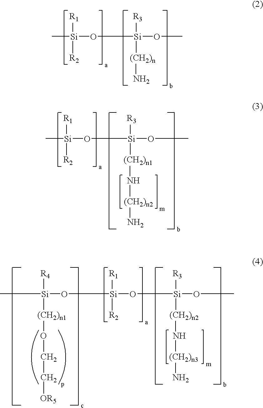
C[Si](O[Si](OC)([R3])[(CH2)n]N)([R1])[R2].C[Si](O[Si](OC)([R3])[(CH2)n1]N[(CH2)n2]N)([R1])[R2].[Si](O[Si](OC)([R3])[(CH2)n2]N[(CH2)n3]N)([R1])([R2])O[Si]([R4])([(CH2)n1]OCC[OR5])C
